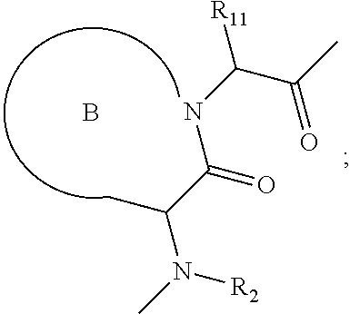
N(C(C(C)N(C)[R2])=O)C(C(C)=O)[R11].B
